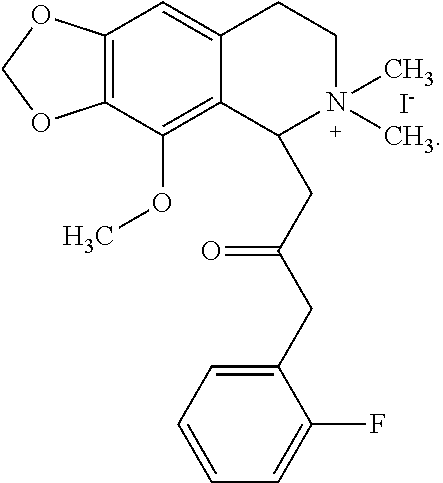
[I-].C12=C(C(OC)=C3C(=C1)CCN(C)(C)C3CC(CC1=CC=CC=C1F)=O)OCO2
